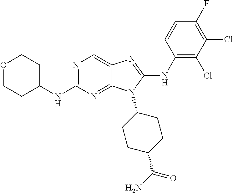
N1=C(NC2CCOCC2)N=C2C(=C1)N=C(NC1=C(Cl)C(Cl)=C(F)C=C1)N2C1CCC(C(N)=O)CC1
